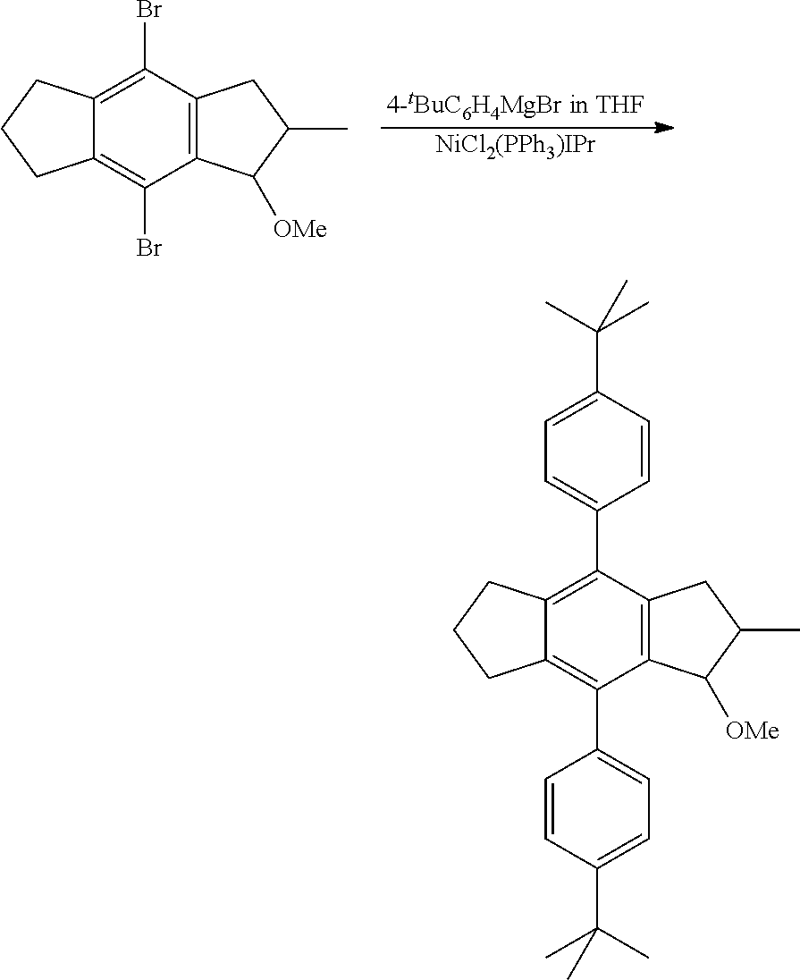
C12=C(C3=CC=C(C(C)(C)C)C=C3)C3=C(C(C4=CC=C(C(C)(C)C)C=C4)=C1CCC2)C([OMe])C(C)C3.C12=C(Br)C3=C(C(Br)=C1CCC2)C([OMe])C(C)C3.[NiCl2(PPh3)IPr]
